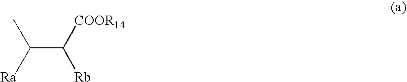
C(C([COOR14])[Rb])(C)[Ra]
